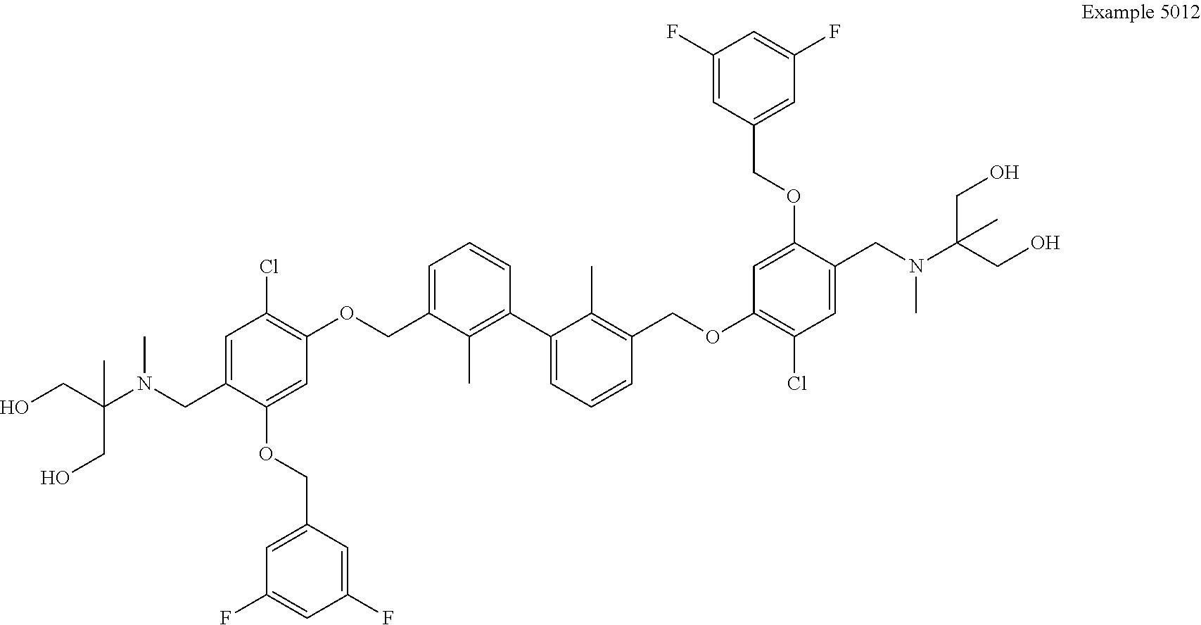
OCC(N(CC1=CC(Cl)=C(OCC2=CC=CC(C3=CC=CC(COC4=C(Cl)C=C(CN(C(CO)(CO)C)C)C(OCC5=CC(F)=CC(F)=C5)=C4)=C3C)=C2C)C=C1OCC1=CC(F)=CC(F)=C1)C)(CO)C
